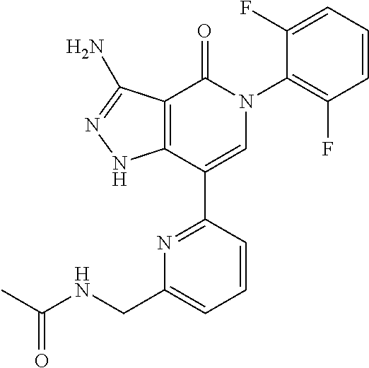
C12=C(C(C3=NC(CNC(C)=O)=CC=C3)=CN(C3=C(F)C=CC=C3F)C1=O)NN=C2N
